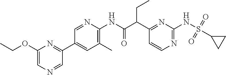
C1(C(C(NC2=C(C)C=C(C3=NC(OCC)=CN=C3)C=N2)=O)CC)=NC(NS(=O)(=O)C2CC2)=NC=C1
